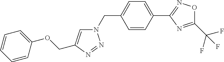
N1(CC2=CC=C(C3=NOC(C(F)(F)F)=N3)C=C2)C=C(COC2=CC=CC=C2)N=N1
